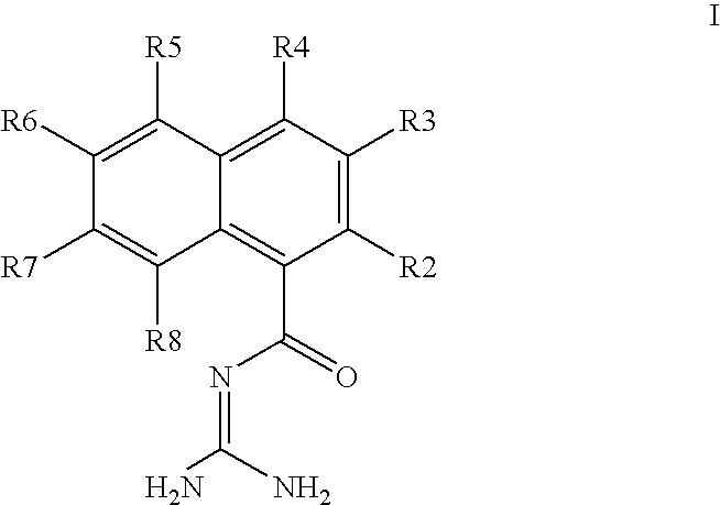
C12=C(C(N=C(N)N)=O)C([R2])=C([R3])C([R4])=C1C([R5])=C([R6])C([R7])=C2[R8]
